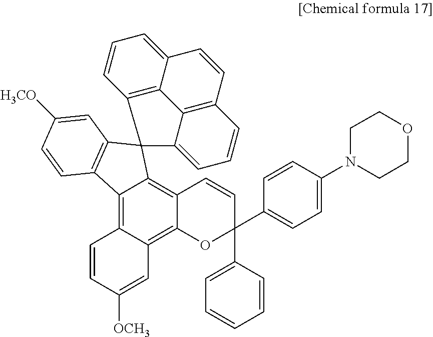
C12=C3C(=C4C(=C1C1(C5=C2C=CC([H3CO])=C5)C2=CC=CC5=C2C2=C1C=CC=C2C=C5)C=CC(C1=CC=CC=C1)(C1=CC=C(N2CCOCC2)C=C1)O4)C=C([OCH3])C=C3
